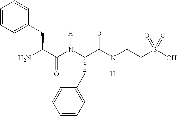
NC(C(N(C(C(N(CCS(O)(=O)=O)[H])=O)CC1=CC=CC=C1)[H])=O)CC1=CC=CC=C1
